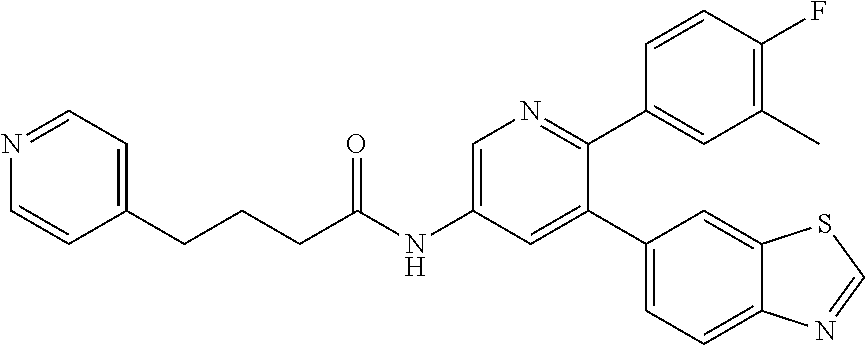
C(NC1=CN=C(C2=CC(C)=C(F)C=C2)C(C2=CC=C3C(=C2)SC=N3)=C1)(CCCC1=CC=NC=C1)=O
